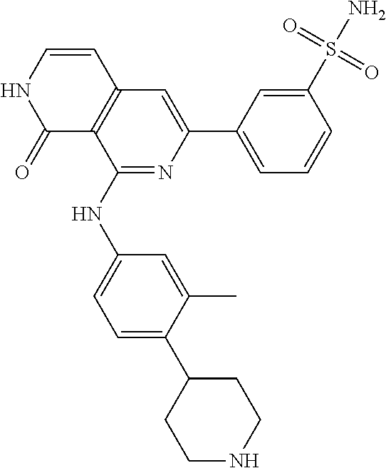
C1(NC2=NC(C3=CC=CC(S(N)(=O)=O)=C3)=CC3=C2C(=O)NC=C3)=CC=C(C2CCNCC2)C(C)=C1
